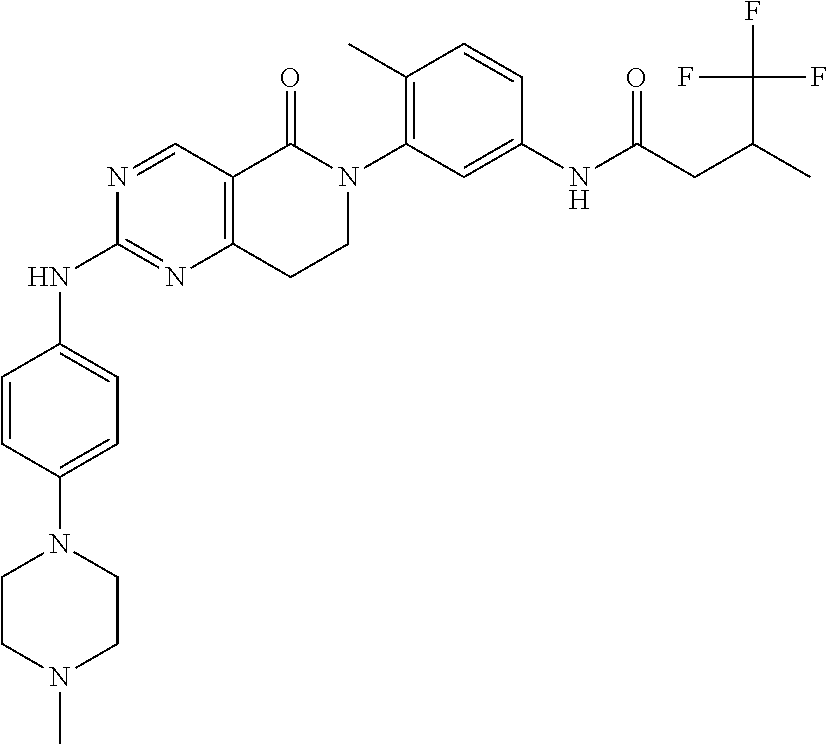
N1(C2=CC=C(NC3=NC4=C(C=N3)C(=O)N(C3=C(C)C=CC(NC(CC(C(F)(F)F)C)=O)=C3)CC4)C=C2)CCN(C)CC1
